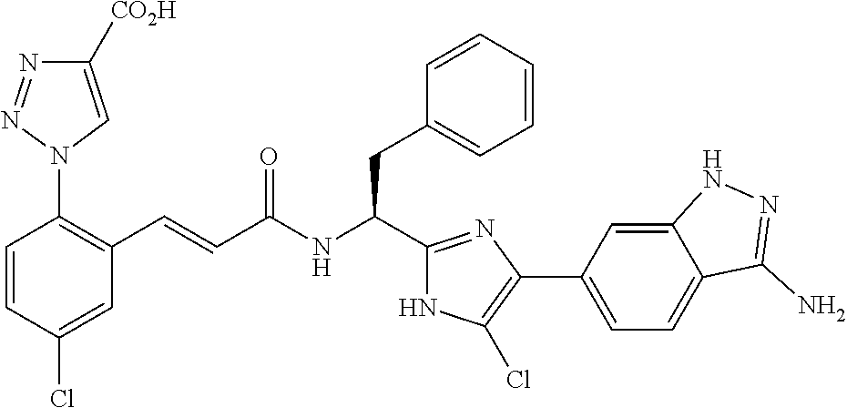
C1(Cl)=CC(C=CC(NC(CC2=CC=CC=C2)C2=NC(C3=CC=C4C(=C3)NN=C4N)=C(Cl)N2)=O)=C(N2C=C([CO2H])N=N2)C=C1
